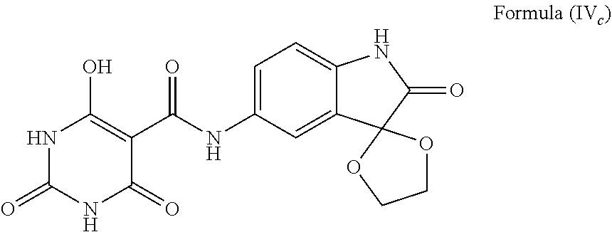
N1C(=O)NC(=O)C(C(=O)NC2=CC=C3C(=C2)C2(C(=O)N3)OCCO2)=C1O
